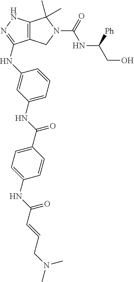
C12=C(NN=C1NC1=CC(NC(C3=CC=C(NC(C=CCN(C)C)=O)C=C3)=O)=CC=C1)C(C)(C)N(C(NC(CO)[Ph])=O)C2
